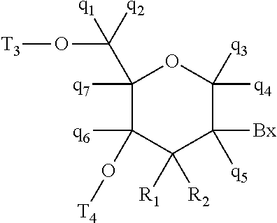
C1([R1])([R2])C([Bx])([q5])C([q4])([q3])OC([q7])(C([q2])(O[T3])[q1])C1([q6])O[T4]
